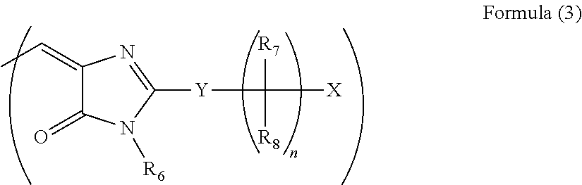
C1(=CC)C(=O)N([R6])C([Y]C([X])([R7])[R8])=N1
